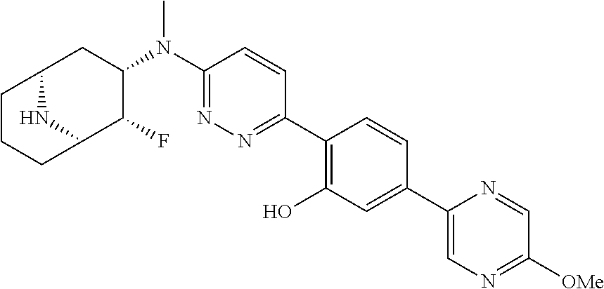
C1(N(C2CC3CCCC(C2F)N3)C)=NN=C(C2=C(O)C=C(C3=CN=C([OMe])C=N3)C=C2)C=C1
